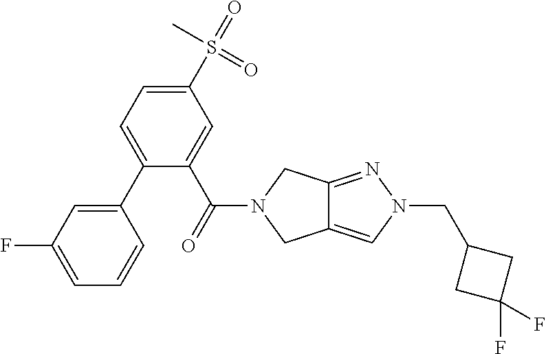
C1(S(C)(=O)=O)=CC=C(C2=CC(F)=CC=C2)C(C(=O)N2CC3=CN(CC4CC(F)(F)C4)N=C3C2)=C1
